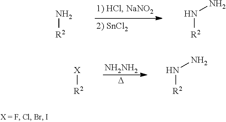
N[R2].N([R2])N.[NH2NH2].[D].[X][R2].N([R2])N
